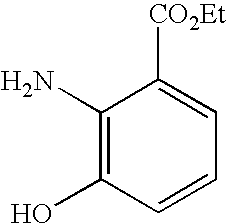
C1(N)=C(O)C=CC=C1[CO2Et]
